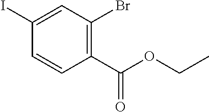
C1(I)=CC(Br)=C(C(OCC)=O)C=C1
